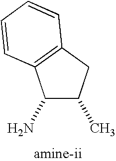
C1(N)C(C)CC2=C1C=CC=C2
